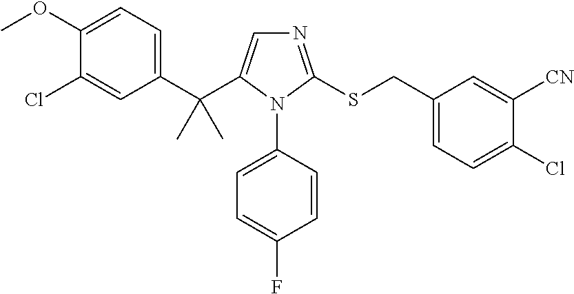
N1=C(SCC2=CC=C(Cl)C([CN])=C2)N(C2=CC=C(F)C=C2)C(C(C2=CC=C(OC)C(Cl)=C2)(C)C)=C1
